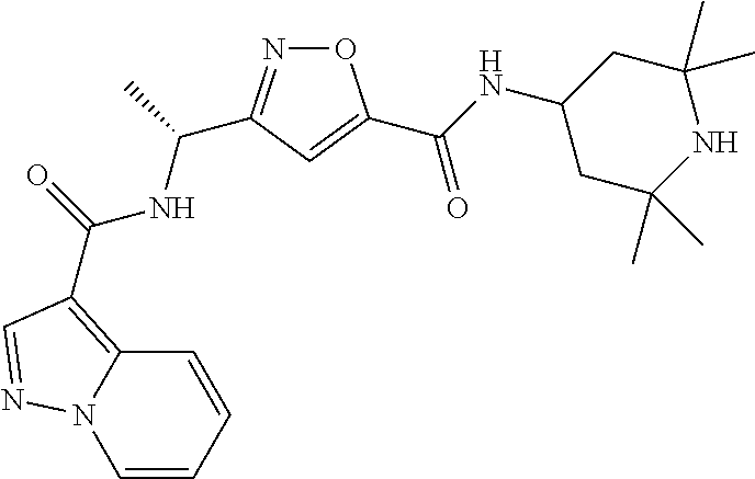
C1=CC=CC2=C(C(=O)NC(C)C3=NOC(C(NC4CC(C)(C)NC(C)(C)C4)=O)=C3)C=NN12
